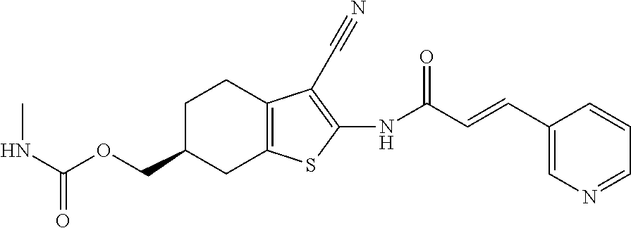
CNC(=O)OCC1CC2=C(CC1)C(C#N)=C(NC(C=CC1=CN=CC=C1)=O)S2
